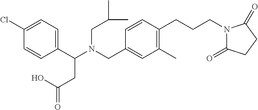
C1(C(N(CC2=CC(C)=C(CCCN3C(=O)CCC3=O)C=C2)CC(C)C)CC(=O)O)=CC=C(Cl)C=C1
